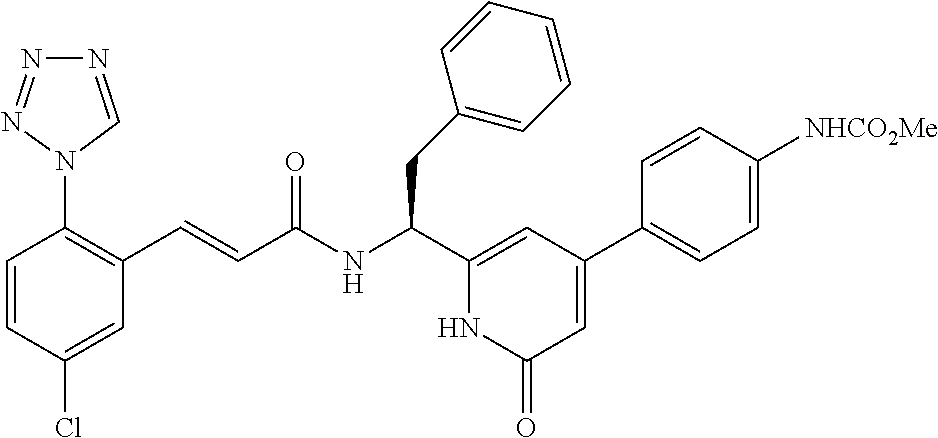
C1(Cl)=CC(C=CC(NC(CC2=CC=CC=C2)C2=CC(C3=CC=C([NHCO2Me])C=C3)=CC(=O)N2)=O)=C(N2C=NN=N2)C=C1
